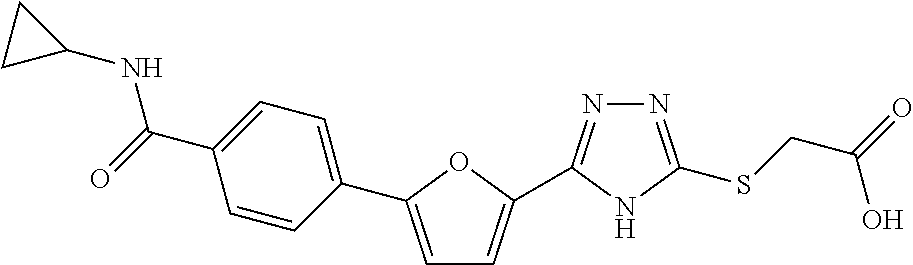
C1=C(C2=CC=C(C(=O)NC3CC3)C=C2)OC(C2=NN=C(SCC(=O)O)N2)=C1
